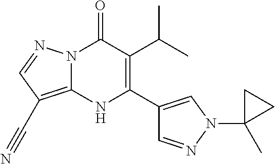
N12C(=C(C#N)C=N1)NC(C1=CN(C3(C)CC3)N=C1)=C(C(C)C)C2=O
